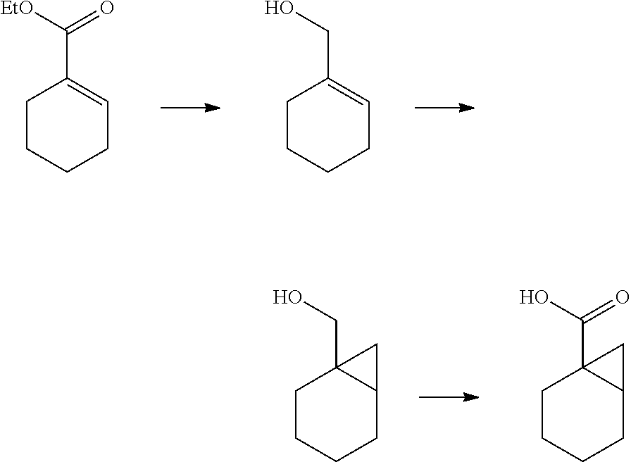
C1CCCC=C1C([EtO])=O.C1CCCC=C1CO.C1CCCC2C1(CO)C2.C1CCCC2C1(C(O)=O)C2
